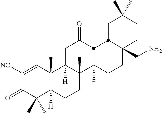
C1([NC])=CC2(C)C([H])(C(C)(C)C1=O)CCC1(C)C2([H])CC(=O)C2C1(C)CCC1(CN)C2CC(C)(C)CC1
